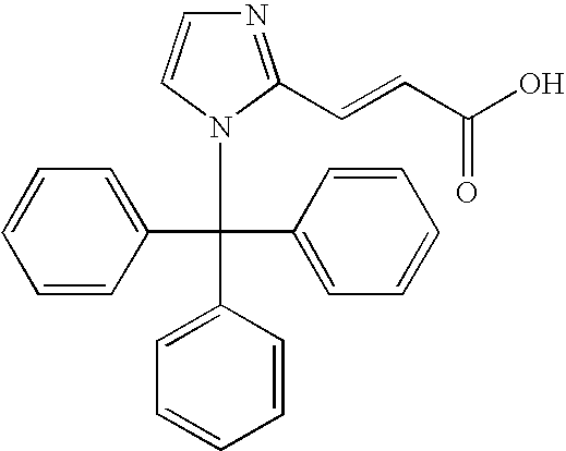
C1=CC(C(N2C(C=CC(O)=O)=NC=C2)(C2=CC=CC=C2)C2=CC=CC=C2)=CC=C1
